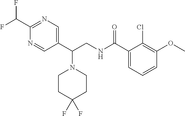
C1(C(NCC(C2=CN=C(C(F)F)N=C2)N2CCC(F)(F)CC2)=O)=CC=CC(OC)=C1Cl
